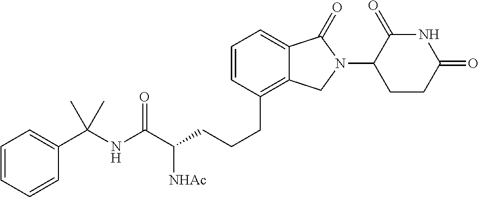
C(CC1=C2C(=CC=C1)C(=O)N(C1C(=O)NC(=O)CC1)C2)CC(C(NC(C1=CC=CC=C1)(C)C)=O)[NHAc]
